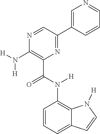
C1=C(C2=NC(C(N([H])C3=C4C(=CC=C3)C=CN4[H])=O)=C(N([H])[H])N=C2)C=CC=N1
